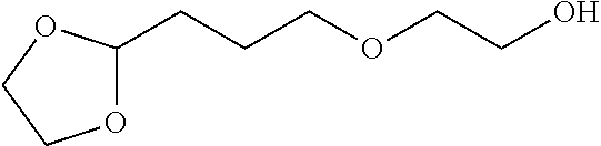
O1C(CCCOCCO)OCC1
